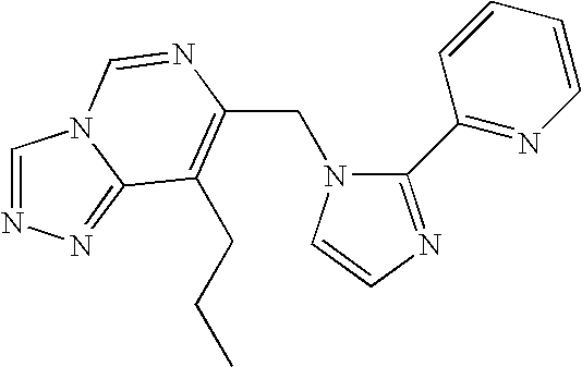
C(N1C(C2=NC=CC=C2)=NC=C1)C1=C(CCC)C2=NN=CN2C=N1
